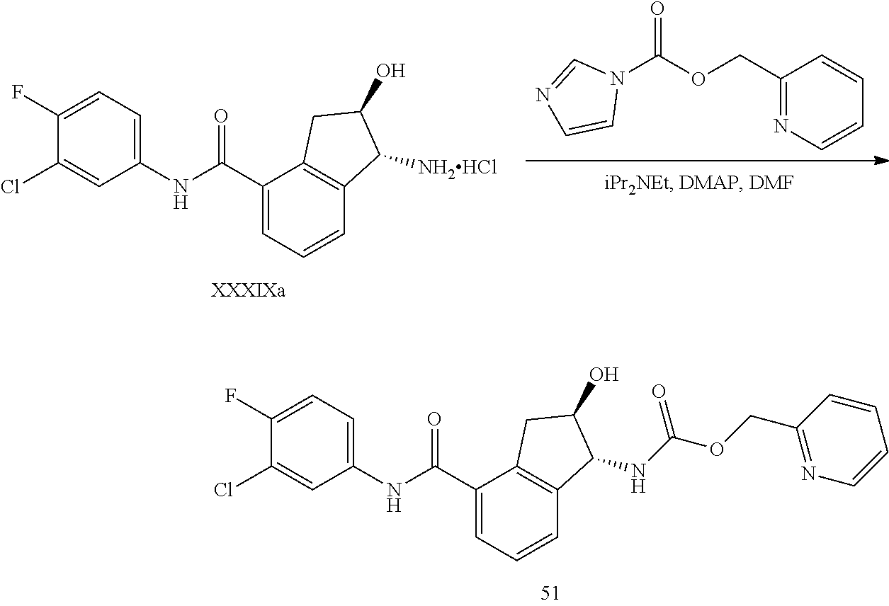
C1(Cl)=CC(NC(C2=CC=CC3=C2CC(O)C3NC(OCC2=NC=CC=C2)=O)=O)=CC=C1F.N1(C(OCC2=NC=CC=C2)=O)C=NC=C1.C1(Cl)=CC(NC(C2=CC=CC3=C2CC(O)C3[NH2HCl])=O)=CC=C1F
